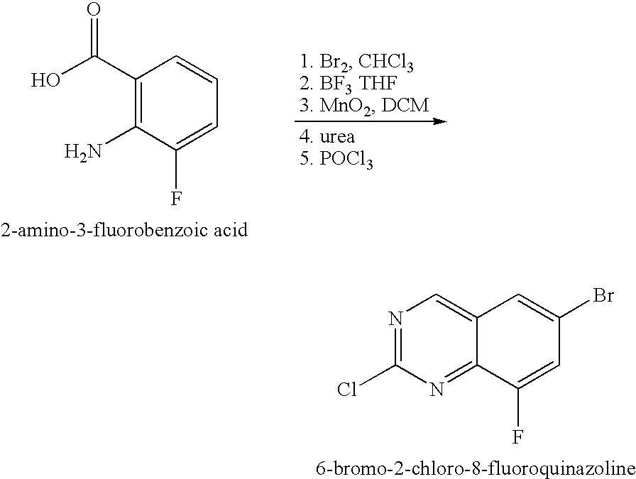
C1(C(O)=O)=C(N)C(F)=CC=C1.N1=C(Cl)N=C2C(=C1)C=C(Br)C=C2F
